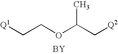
[Q1]CCOC(C[Q2])C.[BY]
